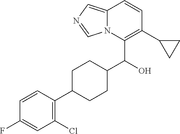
C12=CN=CN1C(C(C1CCC(C3=C(Cl)C=C(F)C=C3)CC1)O)=C(C1CC1)C=C2
